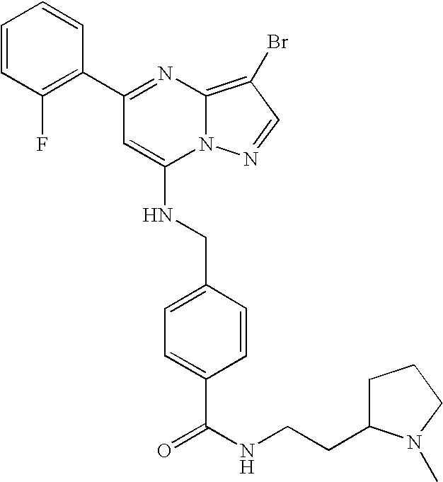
C1=CC(F)=C(C2=NC3=C(Br)C=NN3C(NCC3=CC=C(C(=O)NCCC4CCCN4C)C=C3)=C2)C=C1
